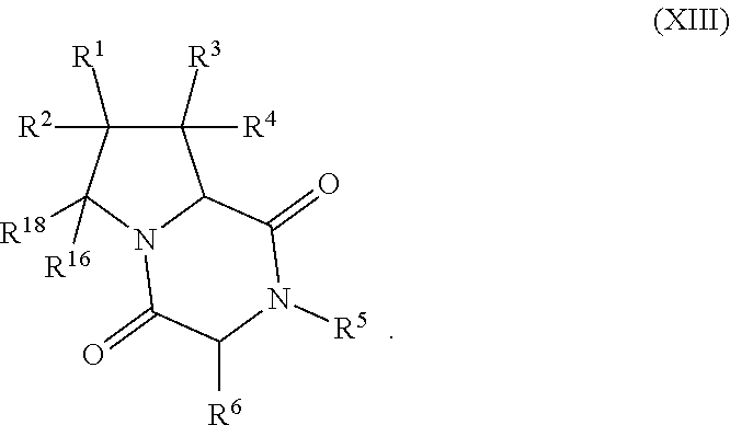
C1([R4])([R3])C([R2])([R1])C([R18])([R16])N2C1C(=O)N([R5])C([R6])C2=O
